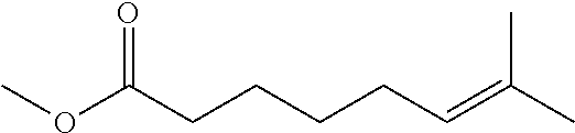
COC(CCCCC=C(C)C)=O
